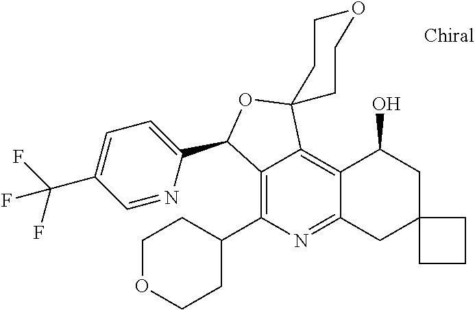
C12=C(C3CCOCC3)N=C3C(=C1C1(OC2C2=CC=C(C(F)(F)F)C=N2)CCOCC1)C(O)CC1(C3)CCC1
